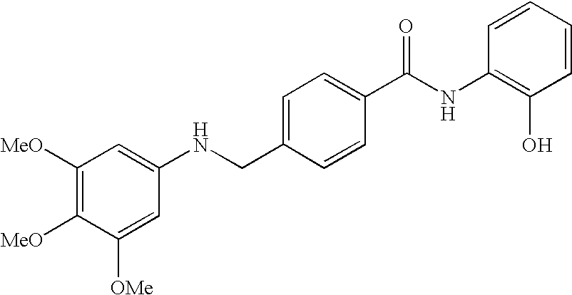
C1([MeO])=C([MeO])C([OMe])=CC(NCC2=CC=C(C(NC3=C(O)C=CC=C3)=O)C=C2)=C1
